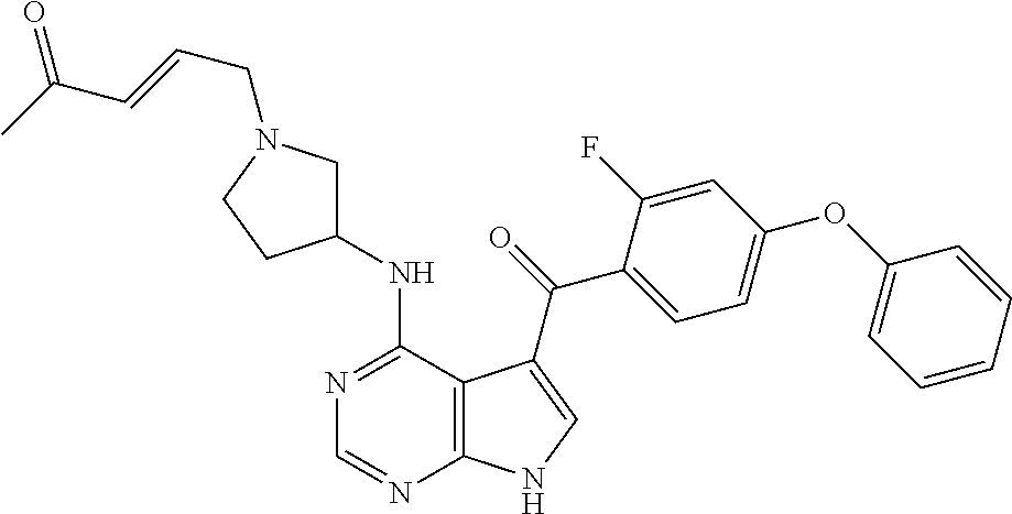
N1=C(NC2CN(CC=CC(C)=O)CC2)C2=C(N=C1)NC=C2C(=O)C1=CC=C(OC2=CC=CC=C2)C=C1F
